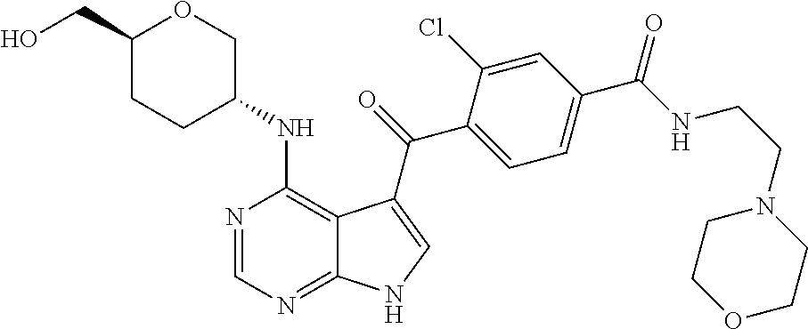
C1(C(NCCN2CCOCC2)=O)=CC=C(C(=O)C2=CNC3=NC=NC(NC4COC(CO)CC4)=C32)C(Cl)=C1
